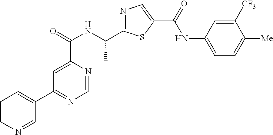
C1=NC(C(=O)NC(C2=NC=C(C(=O)NC3=CC=C([Me])C([CF3])=C3)S2)C)=CC(C2=CC=CN=C2)=N1
